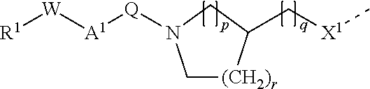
C([X1]C)C1[(CH2)r]CN([Q][A1][W][R1])C1
